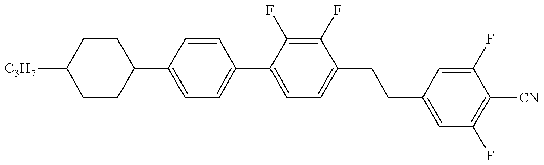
C1(C2=CC=C(C3=CC=C(CCC4=CC(F)=C([CN])C(F)=C4)C(F)=C3F)C=C2)CCC([C3H7])CC1
